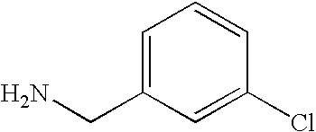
C1=C(CN)C=C(Cl)C=C1
